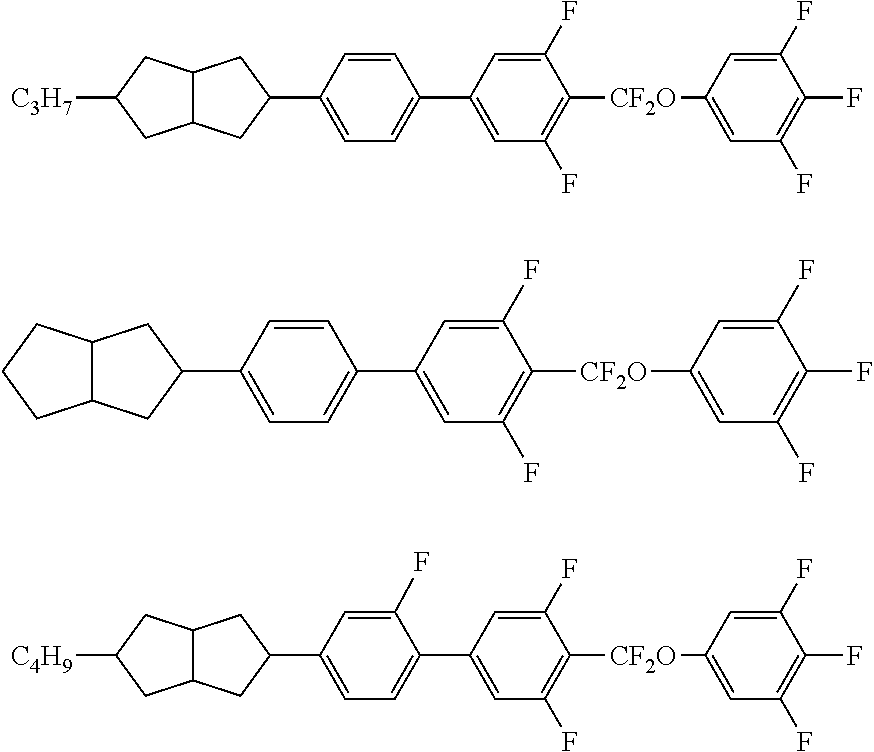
C1(C2=CC=C(C3=CC(F)=C([CF2O]C4=CC(F)=C(F)C(F)=C4)C(F)=C3)C=C2)CC2C(C1)CC([C3H7])C2.C1(C2=CC=C(C3=CC(F)=C([CF2O]C4=CC(F)=C(F)C(F)=C4)C(F)=C3)C=C2)CC2C(C1)CCC2.C1(C2=CC=C(C3=CC(F)=C([CF2O]C4=CC(F)=C(F)C(F)=C4)C(F)=C3)C(F)=C2)CC2C(C1)CC([C4H9])C2
